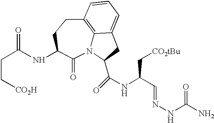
N12C3=C(CCC(NC(CC[CO2H])=O)C1=O)C=CC=C3CC2C(NC(C=NNC(N)=O)C[CO2tBu])=O
